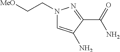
N1(CC[MeO])C=C(N)C(C(=O)N)=N1
